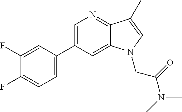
C1=C(C2=CC=C(F)C(F)=C2)C=C2C(=N1)C(C)=CN2CC(N(C)C)=O
